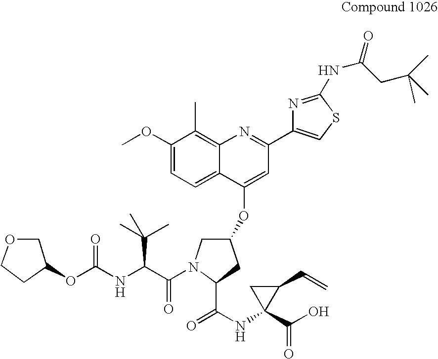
C1(OC)=CC=C2C(=C1C)N=C(C1=CSC(NC(=O)CC(C)(C)C)=N1)C=C2OC1CN(C(=O)C(C(C)(C)C)NC(OC2COCC2)=O)C(C(=O)NC2(C(=O)O)C(C=C)C2)C1
